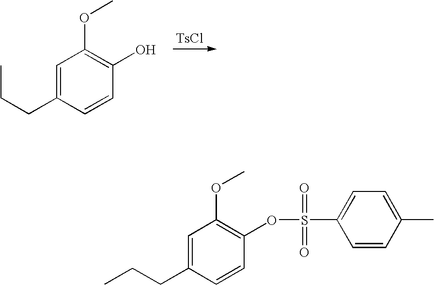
[TsCl].C1=C(CCC)C=CC(O)=C1OC.C1=C(CCC)C=CC(OS(C2=CC=C(C)C=C2)(=O)=O)=C1OC
